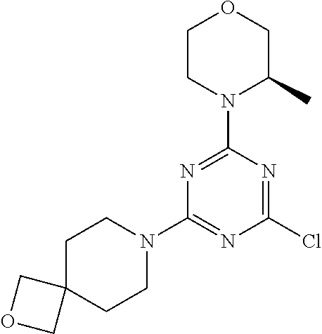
C1CN(C2=NC(N3CCC4(CC3)COC4)=NC(Cl)=N2)C(C)CO1
